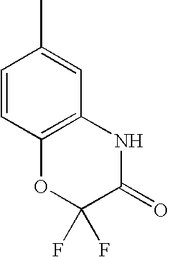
C1=CC2=C(C=C1C)NC(=O)C(F)(F)O2
